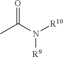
CC(N([R10])[R9])=O
